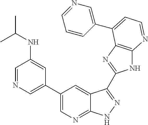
C1=NC=C(C2=CN=C3C(=C2)C(C2=NC4=C(N2)N=CC=C4C2=CN=CC=C2)=NN3)C=C1NC(C)C
